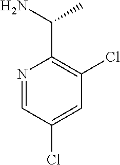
N1=CC(Cl)=CC(Cl)=C1C(N)C
